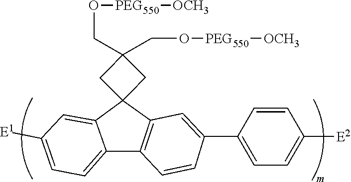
C1=CC2=C(C=C1C1=CC=C([E2])C=C1)C1(C3=CC([E1])=CC=C32)CC(CO[PEG550][OCH3])(CO[PEG550][OCH3])C1
